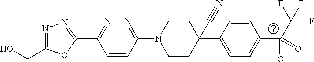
OCC1=NN=C(C2=NN=C(N3CCC(C#N)(C4=CC=C(C(=O)(=O)C(F)(F)F)C=C4)CC3)C=C2)O1
